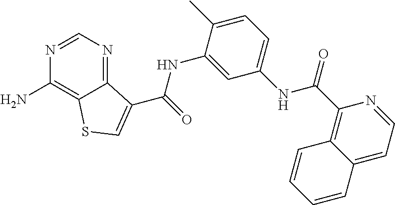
C1=NC(N)=C2C(=N1)C(C(NC1=CC(NC(C3=C4C(=CC=N3)C=CC=C4)=O)=CC=C1C)=O)=CS2
